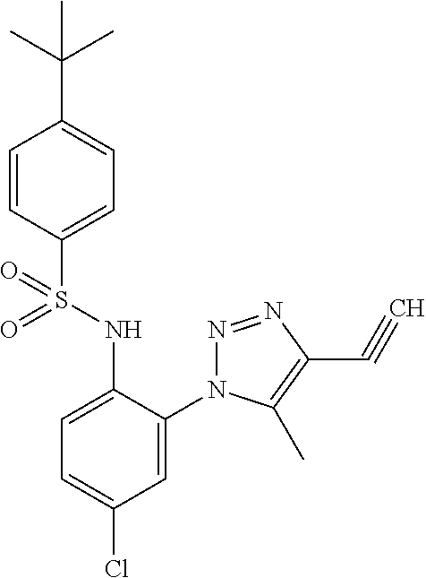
C1=CC(S(NC2=CC=C(Cl)C=C2N2N=NC(C#C)=C2C)(=O)=O)=CC=C1C(C)(C)C
